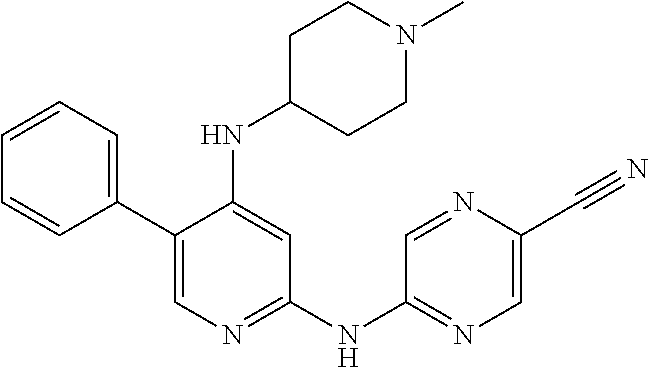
C1(C2=CC=CC=C2)=CN=C(NC2=NC=C(C#N)N=C2)C=C1NC1CCN(C)CC1
